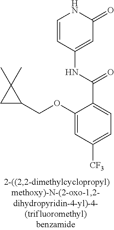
O(C1=CC([CF3])=CC=C1C(=O)NC1=CC(=O)NC=C1)CC1CC1(C)C
